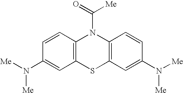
C1=CC(N([Me])[Me])=CC2=C1N(C(=O)[Me])C1=C(S2)C=C(N([Me])[Me])C=C1
